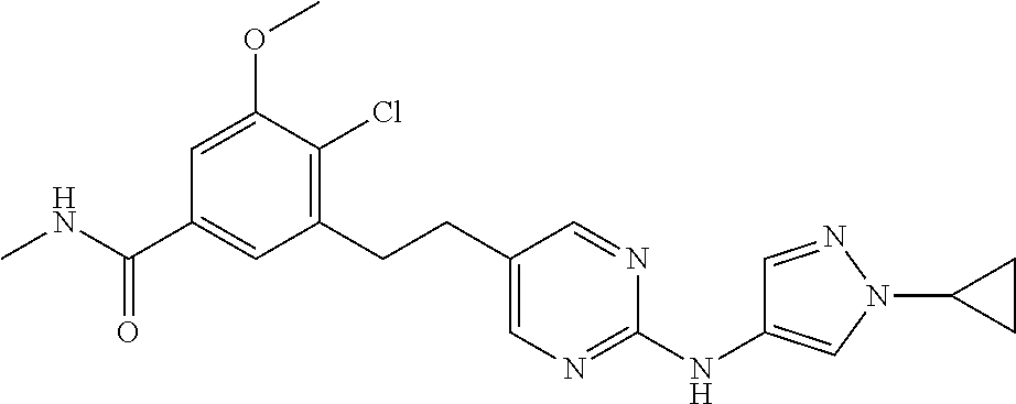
C1=C(OC)C(Cl)=C(CCC2=CN=C(NC3=CN(C4CC4)N=C3)N=C2)C=C1C(NC)=O
